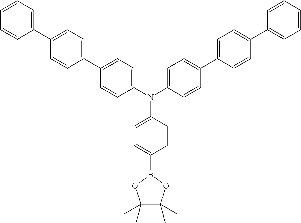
C1(C)(C)C(C)(C)OB(C2=CC=C(N(C3=CC=C(C4=CC=C(C5=CC=CC=C5)C=C4)C=C3)C3=CC=C(C4=CC=C(C5=CC=CC=C5)C=C4)C=C3)C=C2)O1
